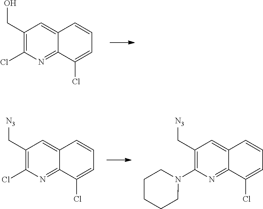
ClC1=C(CO)C=C2C(=N1)C(Cl)=CC=C2.ClC1=C(C[N3])C=C2C(=N1)C(Cl)=CC=C2.N1(C2=C(C[N3])C=C3C(=N2)C(Cl)=CC=C3)CCCCC1
